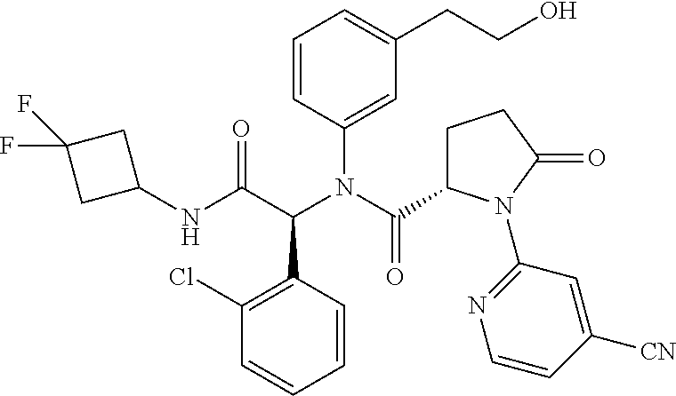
C1=CC(N(C(C2CCC(=O)N2C2=NC=CC([CN])=C2)=O)C(C(NC2CC(F)(F)C2)=O)C2=C(Cl)C=CC=C2)=CC(CCO)=C1
